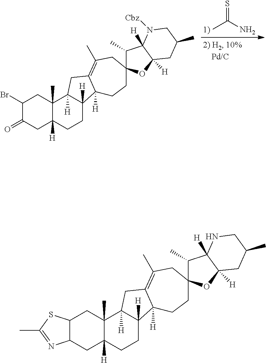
C1(Br)C(=O)CC2([H])C(C)(C1)C1([H])C([H])(CC2)C2([H])C(=C(C)CC3(CC2)C(C)C2([H])C([H])(O3)CC(C)CN2[Cbz])C1.CC(N)=S.C12C(CC3([H])C(C)(C1)C1([H])C([H])(CC3)C3([H])C(=C(C)CC4(CC3)C(C)C3([H])C([H])(O4)CC(C)CN3)C1)N=C(C)S2
